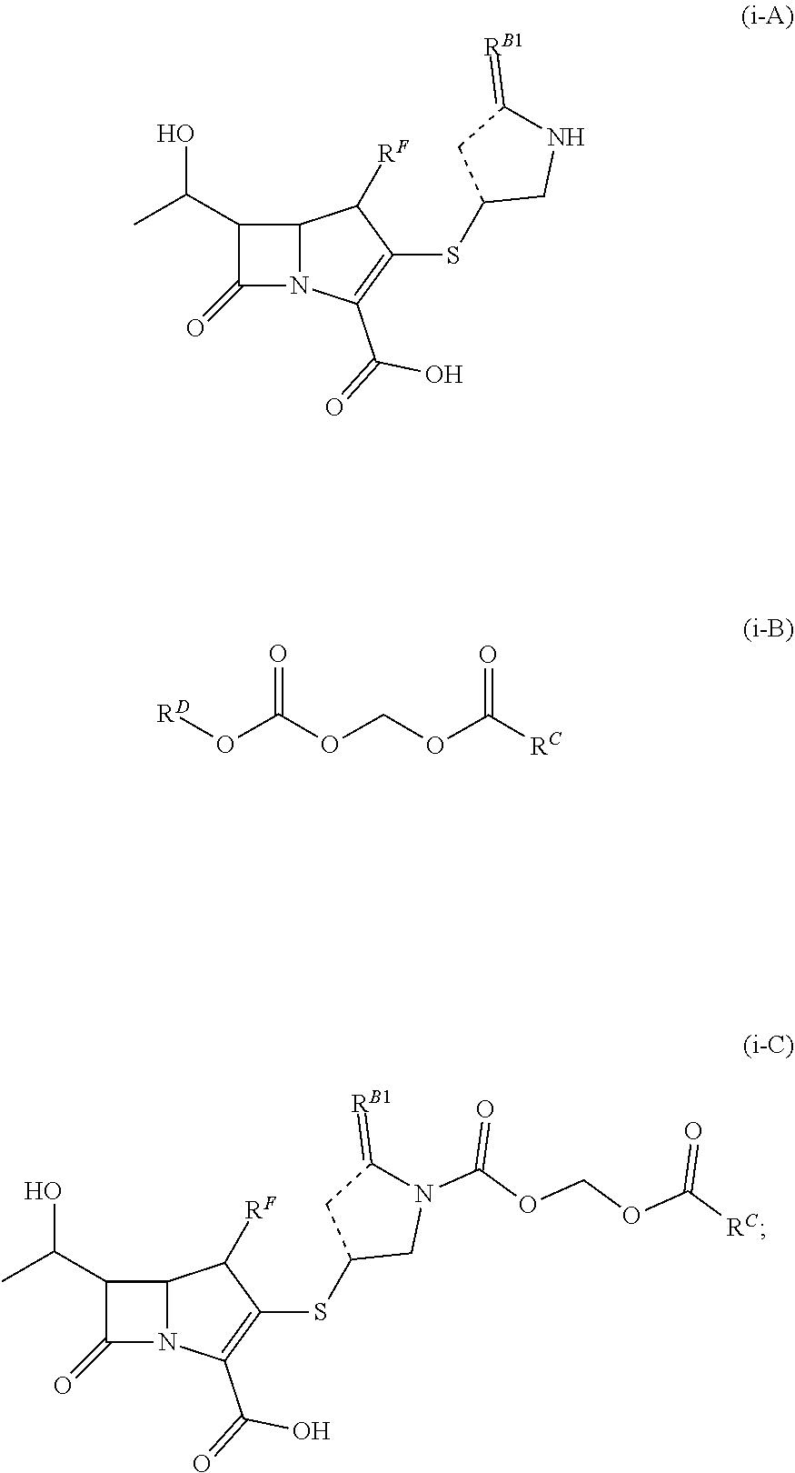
C1(=O)N2C(C1C(C)O)C([RF])C(SC1CNC(=[RB1])C1)=C2C(=O)O.C1(=O)N2C(C1C(C)O)C([RF])C(SC1CN(C(OCOC([RC])=O)=O)C(=[RB1])C1)=C2C(=O)O.[RD]OC(OCOC([RC])=O)=O
